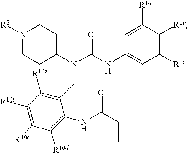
N1([R2])CCC(N(C(NC2=CC([R1c])=C([R1b])C([R1a])=C2)=O)CC2=C([R10a])C([R10b])=C([R10c])C([R10d])=C2NC(C=C)=O)CC1
